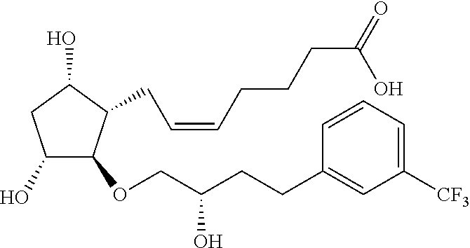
C1(O)C(OCC(CCC2=CC([CF3])=CC=C2)O)C(CC=CCCCC(O)=O)C(O)C1
